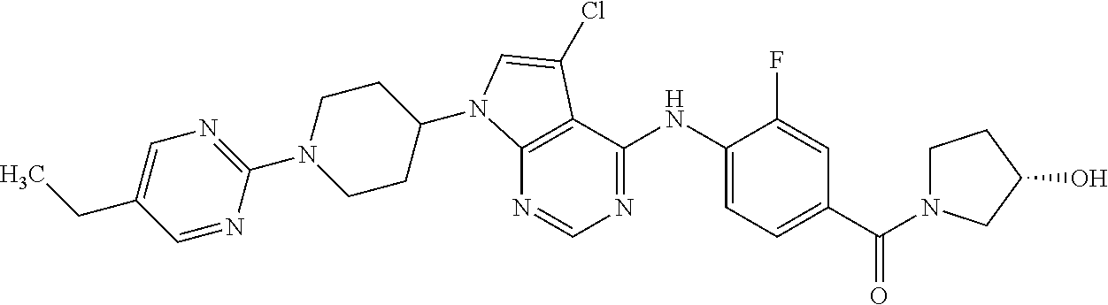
C12=C(C(NC3=CC=C(C(=O)N4CCC(O)C4)C=C3F)=NC=N1)C(Cl)=CN2C1CCN(C2=NC=C(CC)C=N2)CC1
